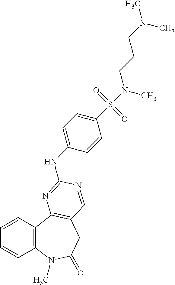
C1=CC2=C(C=C1)C1=C(CC(=O)N2C)C=NC(NC2=CC=C(S(=O)(=O)N(C)CCCN(C)C)C=C2)=N1
